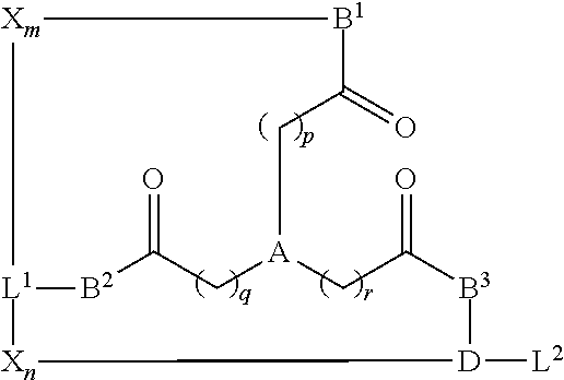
[L1]12[B2]C(=O)C[A](CC(=O)[B3][D]([L2])[Xn]1)CC(=O)[B1][Xm]2
